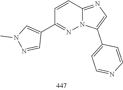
C1(C2=CN(C)N=C2)=NN2C(=NC=C2C2=CC=NC=C2)C=C1
